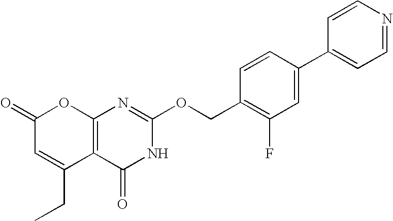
C12=C(C(=O)NC(OCC3=C(F)C=C(C4=CC=NC=C4)C=C3)=N1)C(CC)=CC(=O)O2
